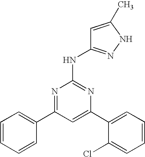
C1=C(C2=CC=CC=C2Cl)N=C(NC2=NNC(C)=C2)N=C1C1=CC=CC=C1
